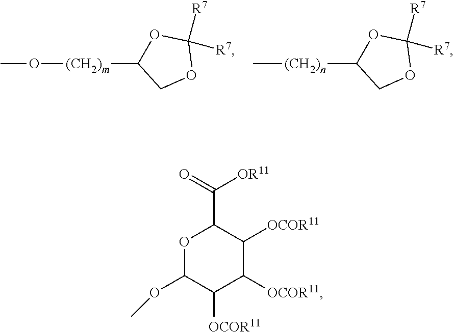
CO[(CH2)m]C1OC([R7])([R7])OC1.C[(CH2)n]C1OC([R7])([R7])OC1.O1C(OC)C([OCOR11])C([OCOR11])C([OCOR11])C1C(=O)[OR11]
